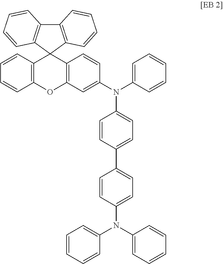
C12=C(C3(C4=C1C=CC=C4)C1=C(OC4=C3C=CC(N(C3=CC=CC=C3)C3=CC=C(C5=CC=C(N(C6=CC=CC=C6)C6=CC=CC=C6)C=C5)C=C3)=C4)C=CC=C1)C=CC=C2
